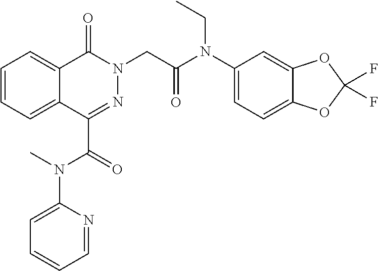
C1(C(N(C2=CC=CC=N2)C)=O)=NN(CC(N(C2=CC=C3C(=C2)OC(F)(F)O3)CC)=O)C(=O)C2=CC=CC=C12
